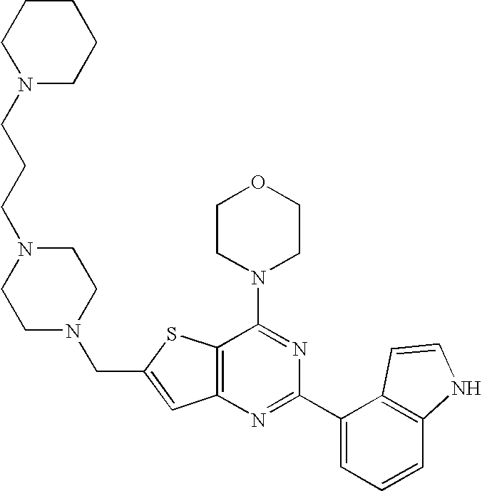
C12=C(N=C(C3=CC=CC4=C3C=CN4)N=C1N1CCOCC1)C=C(CN1CCN(CCCN3CCCCC3)CC1)S2
